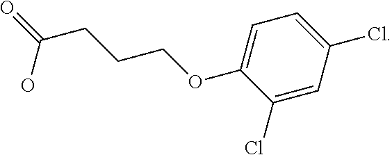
C1(Cl)=CC(Cl)=CC=C1OCCCC(=O)O
